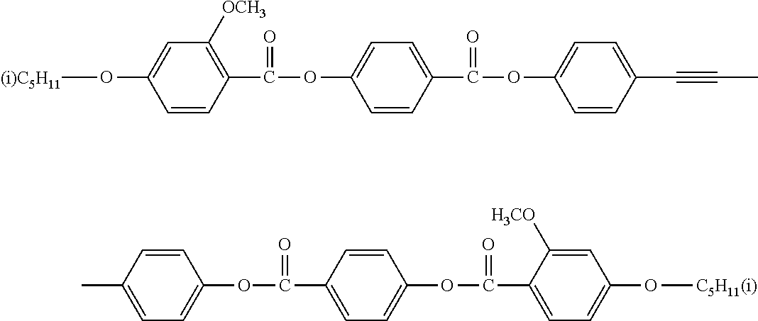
C1=CC(C(=O)OC2=CC=C(C(OC3=CC=C(C#CC)C=C3)=O)C=C2)=C([OCH3])C=C1O[(i)C5H11].CC1=CC=C(OC(=O)C2=CC=C(OC(=O)C3=CC=C(O[C5H11(i)])C=C3[H3CO])C=C2)C=C1
